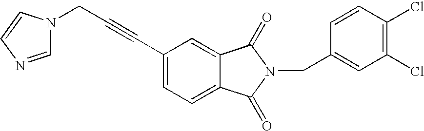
C(C1=CC=C2C(=C1)C(=O)N(CC1=CC(Cl)=C(Cl)C=C1)C2=O)#CCN1C=NC=C1
